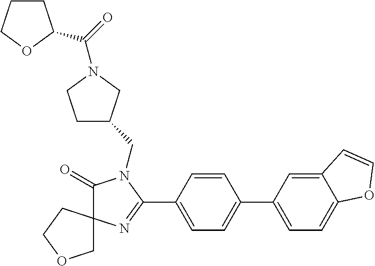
C1(=O)N(CC2CCN(C(=O)C3CCCO3)C2)C(C2=CC=C(C3=CC=C4C(=C3)C=CO4)C=C2)=NC12COCC2
